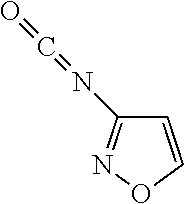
N(=C=O)C1=NOC=C1
